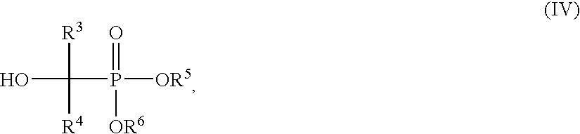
OC([R3])([R4])P(=O)([OR6])[OR5]
